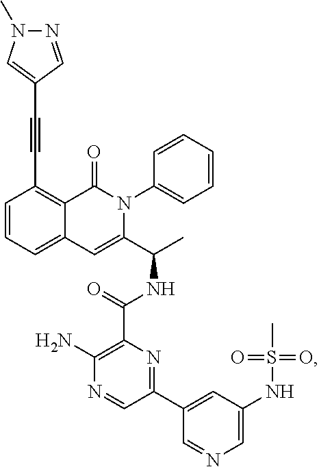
C1=CC=C2C(=C1C#CC1=CN(C)N=C1)C(=O)N(C1=CC=CC=C1)C(C(C)NC(=O)C1=C(N)N=CC(C3=CC(NS(C)(=O)=O)=CN=C3)=N1)=C2
